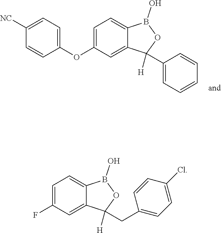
C1=C([NC])C=CC(OC2=CC=C3C(=C2)C(C2=CC=CC=C2)([H])OB3O)=C1.FC1=CC=C2C(=C1)C(CC1=CC=C(Cl)C=C1)([H])OB2O
